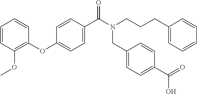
C1=CC(OC)=C(OC2=CC=C(C(N(CCCC3=CC=CC=C3)CC3=CC=C(C(O)=O)C=C3)=O)C=C2)C=C1
